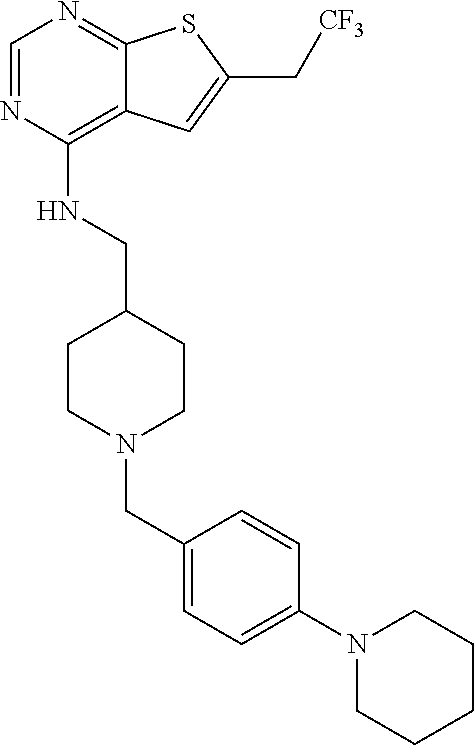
C1=NC(NCC2CCN(CC3=CC=C(N4CCCCC4)C=C3)CC2)=C2C(=N1)SC(C[CF3])=C2
